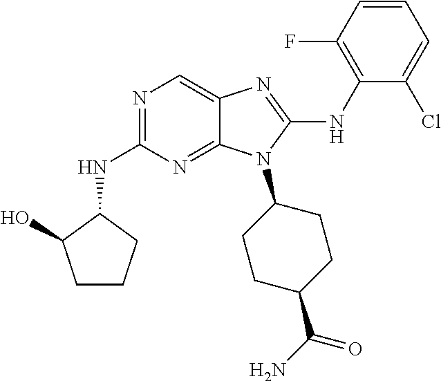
N1=C(NC2C(O)CCC2)N=C2C(=C1)N=C(NC1=C(F)C=CC=C1Cl)N2C1CCC(C(N)=O)CC1
